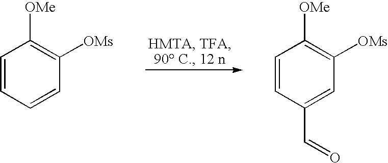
C1=CC=CC([OMs])=C1[OMe].C1=CC(C=O)=CC([OMs])=C1[OMe]
